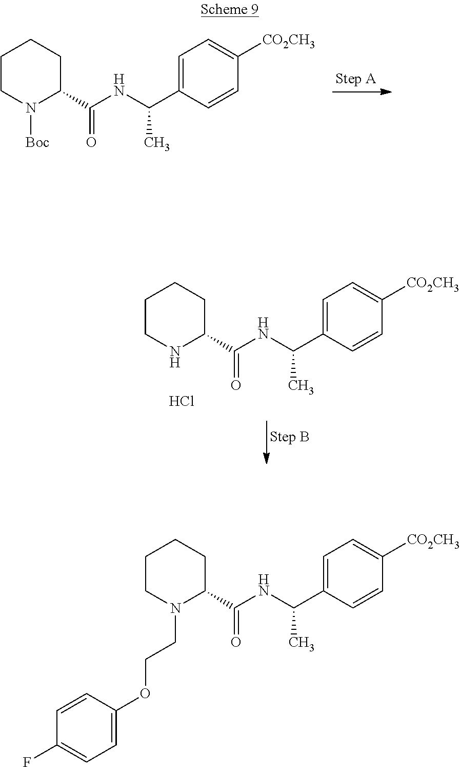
C1=C(OCCN2C(C(NC(C3=CC=C([CO2CH3])C=C3)C)=O)CCCC2)C=CC(F)=C1.[Boc]N1C(C(=O)NC(C2=CC=C([CO2CH3])C=C2)C)CCCC1.N1C(C(=O)NC(C2=CC=C([CO2CH3])C=C2)C)CCCC1.Cl
